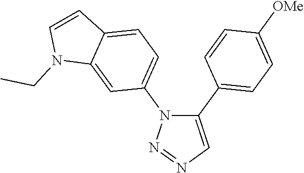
C1(C2=CC=C([OMe])C=C2)=CN=NN1C1=CC=C2C(=C1)N(CC)C=C2
